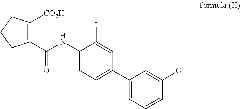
C1(NC(C2=C([CO2H])CCC2)=O)=CC=C(C2=CC=CC(OC)=C2)C=C1F
